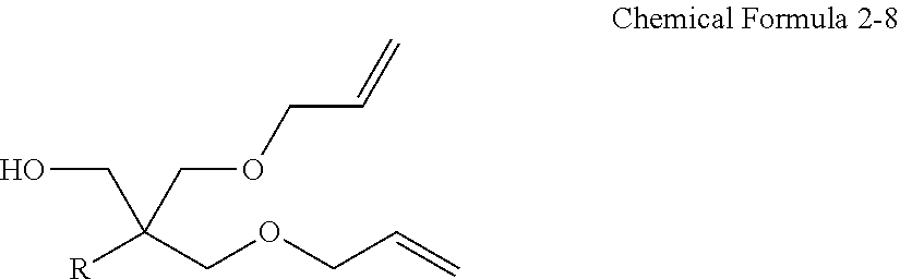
[R]C(COCC=C)(COCC=C)CO
